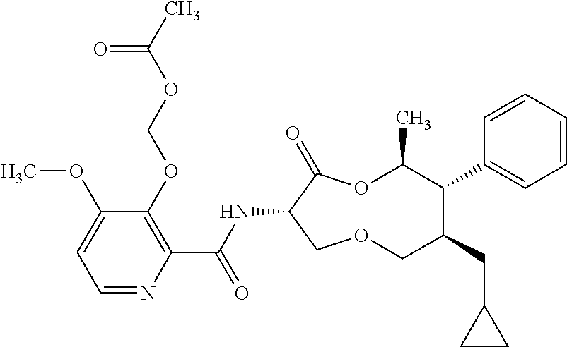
C1(OCOC(C)=O)=C(C(NC2C(=O)OC(C)C(C3=CC=CC=C3)C(CC3CC3)COC2)=O)N=CC=C1OC
